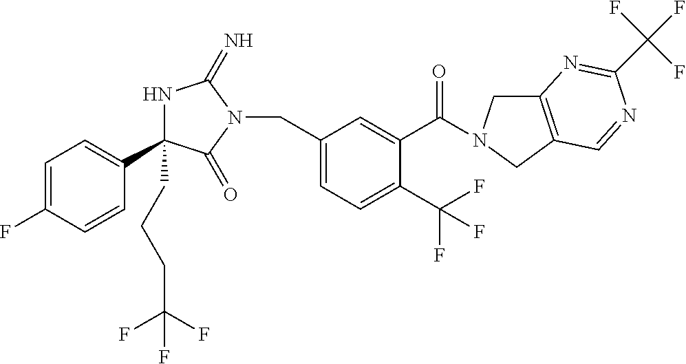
N1C(C2=CC=C(F)C=C2)(CCCC(F)(F)F)C(=O)N(CC2=CC=C(C(F)(F)F)C(C(=O)N3CC4=C(C3)C=NC(C(F)(F)F)=N4)=C2)C1=N
